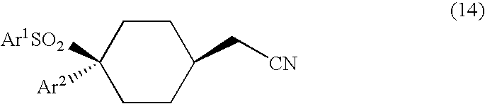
C1([Ar1SO2])([Ar2])CCC(C[CN])CC1
